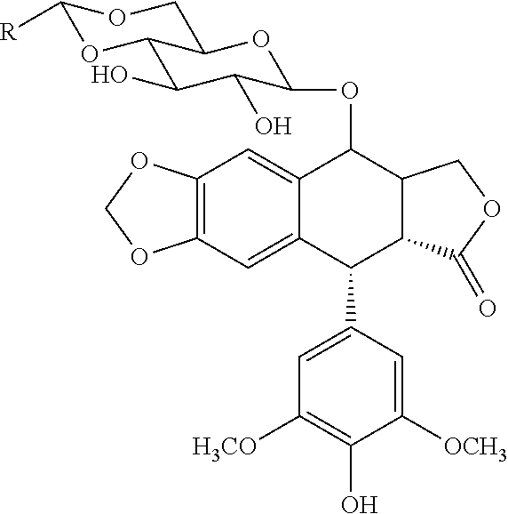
C1([R])OC2C(CO1)OC(OC1C3=CC4=C(C=C3C(C3=CC([H3CO])=C(O)C([OCH3])=C3)C3C1COC3=O)OCO4)C(O)C2O
